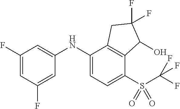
C1(NC2=CC(F)=CC(F)=C2)=CC=C(S(=O)(=O)C(F)(F)F)C2=C1CC(F)(F)C2O
